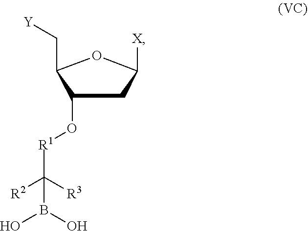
OB(O)C([R1]OC1C(C[Y])OC([X])C1)([R2])[R3]
